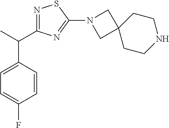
C1=CC(C(C2=NSC(N3CC4(CCNCC4)C3)=N2)C)=CC=C1F
